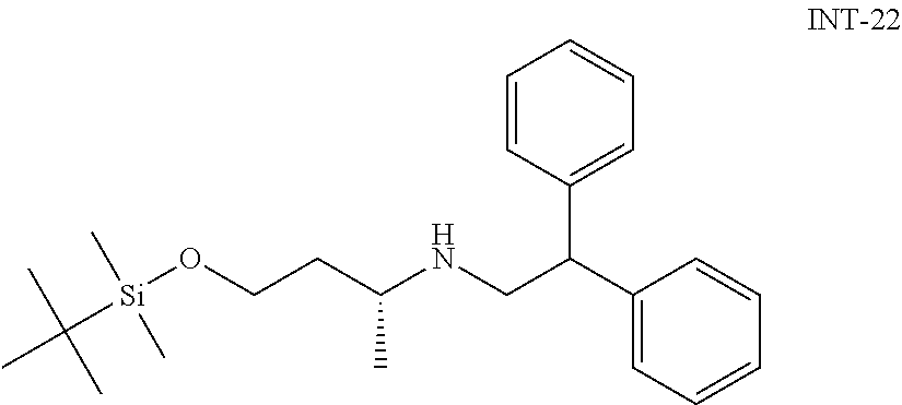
[Si](OCCC(NCC(C1=CC=CC=C1)C1=CC=CC=C1)C)(C(C)(C)C)(C)C
